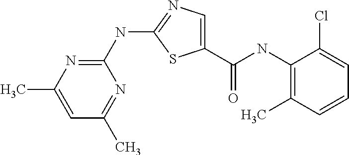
C1(NC(C2=CN=C(NC3=NC(C)=CC(C)=N3)S2)=O)=C(C)C=CC=C1Cl
